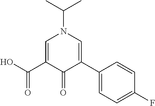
CC(C)N1C=C(C(=O)O)C(=O)C(C2=CC=C(F)C=C2)=C1
